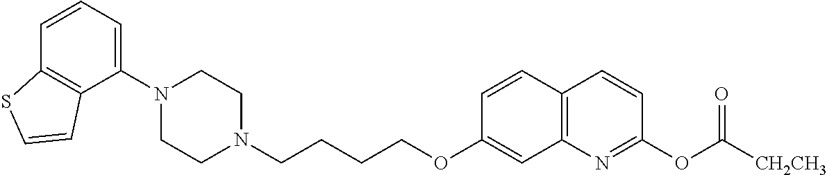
C1(N2CCN(CCCCOC3=CC4=C(C=C3)C=CC(OC(=O)[CH2CH3])=N4)CC2)=CC=CC2=C1C=CS2
